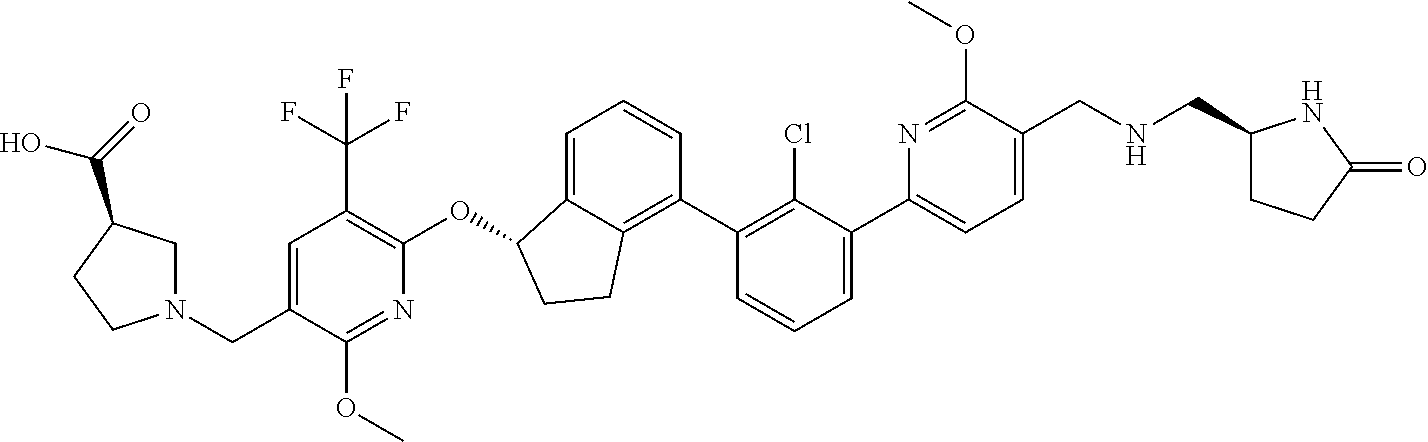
O(C1C2=CC=CC(C3=C(Cl)C(C4=CC=C(CNCC5CCC(=O)N5)C(OC)=N4)=CC=C3)=C2CC1)C1=C(C(F)(F)F)C=C(CN2CC(C(=O)O)CC2)C(OC)=N1
